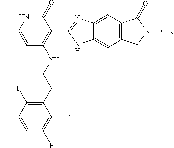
C1(CC(NC2=C(C3=NC4=CC5=C(C=C4N3)CN(C)C5=O)C(=O)NC=C2)C)=C(F)C(F)=CC(F)=C1F
